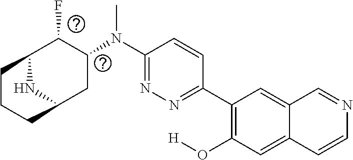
C1(C2=NN=C(N(C3C(F)C4NC(C3)CCC4)C)C=C2)=C(O[H])C=C2C(=C1)C=NC=C2
